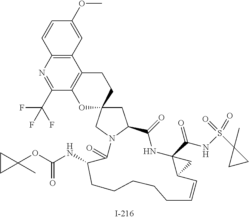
C1=CC2=C(C=C1OC)C1=C(C(C(F)(F)F)=N2)OC2(CC1)CC1N(C2)C(=O)C(NC(=O)OC2(C)CC2)CCCCCC=CC2C(C(NS(C3(C)CC3)(=O)=O)=O)(NC1=O)C2
